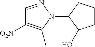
C1=NN(C2C(O)CCC2)C(C)=C1[O2N]
